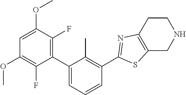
C1=C(OC)C(F)=C(C2=CC=CC(C3=NC4=C(CNCC4)S3)=C2C)C(F)=C1OC
